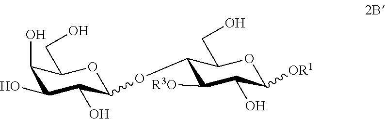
C1(O)C(O)C(O)C(OC2C([R3O])C(O)C([OR1])OC2CO)OC1CO
